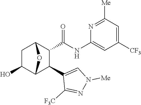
C1C(O)C2C(C3=CN([Me])N=C3[F3C])C(C(NC3=CC([CF3])=CC([Me])=N3)=O)C1O2
